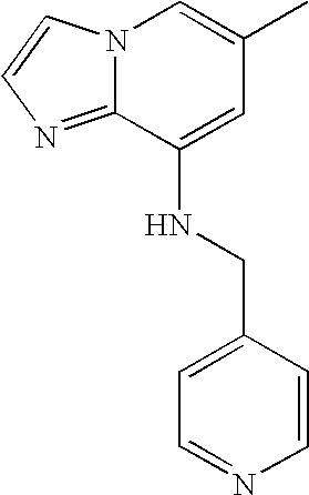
N12C(=NC=C1)C(NCC1=CC=NC=C1)=CC(C)=C2
